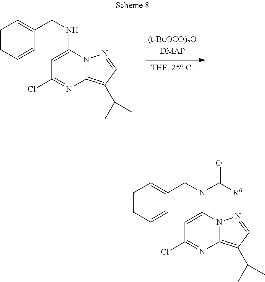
C1=C(NCC2=CC=CC=C2)N2C(=C(C(C)C)C=N2)N=C1Cl.C1=C(N(CC2=CC=CC=C2)C([R6])=O)N2C(=C(C(C)C)C=N2)N=C1Cl
